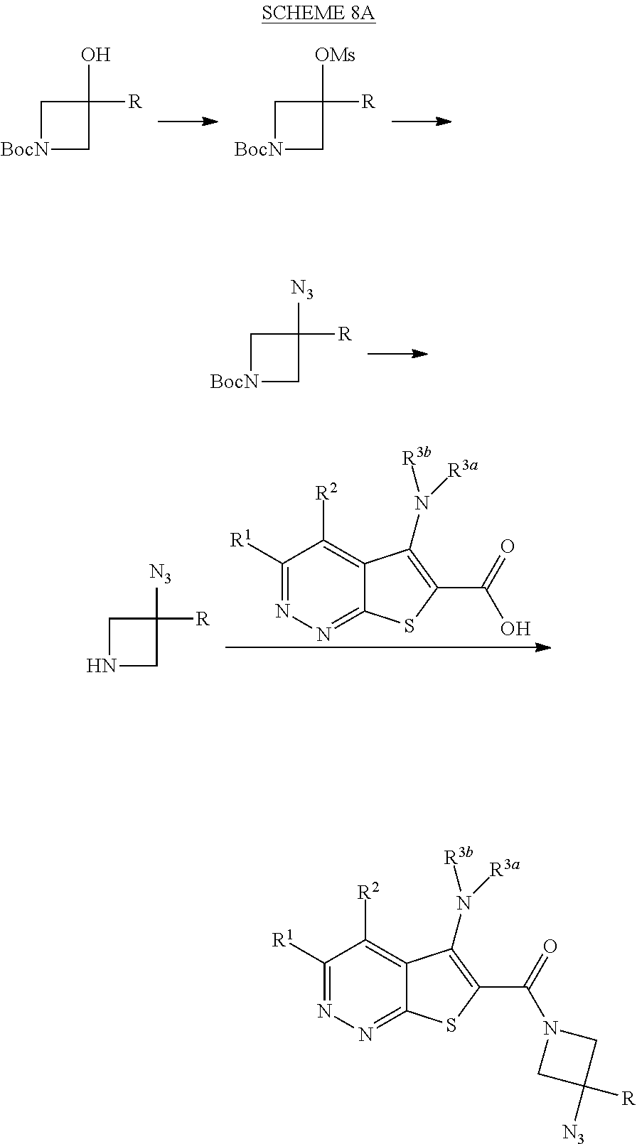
C1([R1])=NN=C2C(=C1[R2])C(N([R3b])[R3a])=C(C(=O)N1CC([N3])([R])C1)S2.C1[BocN]CC1(O)[R].C1[BocN]CC1([OMs])[R].C1[BocN]CC1([N3])[R].C1([R1])=NN=C2C(=C1[R2])C(N([R3b])[R3a])=C(C(=O)O)S2.C1NCC1([N3])[R]
